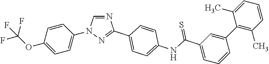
C1(OC(F)(F)F)=CC=C(N2C=NC(C3=CC=C(NC(C4=CC=CC(C5=C(C)C=CC=C5C)=C4)=S)C=C3)=N2)C=C1
